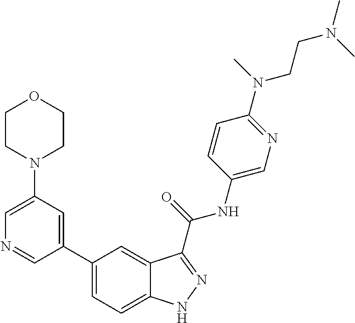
C1(N2CCOCC2)=CN=CC(C2=CC=C3C(=C2)C(C(NC2=CN=C(N(CCN(C)C)C)C=C2)=O)=NN3)=C1
